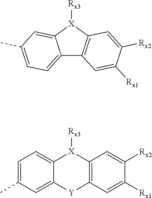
C12=CC=C(C)C=C1[X]([Rx3])C1=C2C=C([Rx1])C([Rx2])=C1.C1=C(C)C=C2C(=C1)[X]([Rx3])C1=C([Y]2)C=C([Rx1])C([Rx2])=C1
